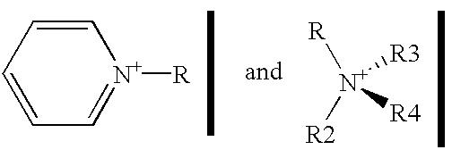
C1=CC=[N+]([R])C=C1.[R][N+]([R2])([R3])[R4]
